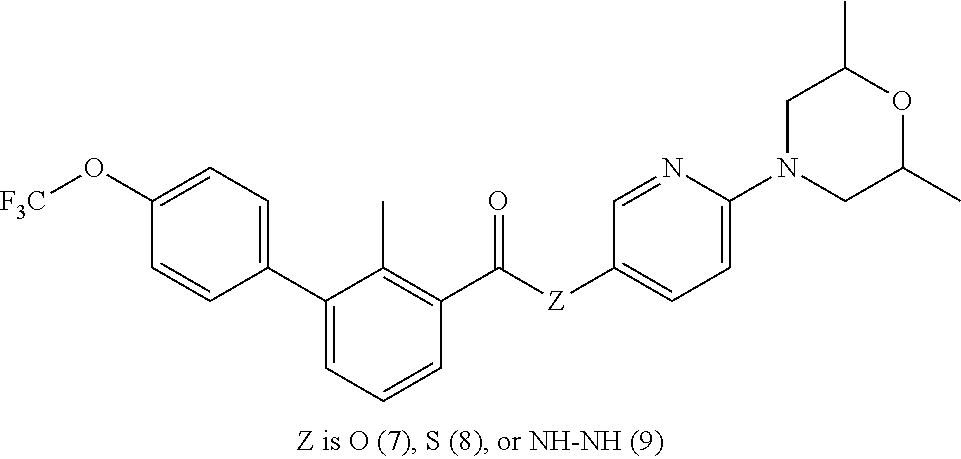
C1(C2=CC=C(O[F3C])C=C2)=CC=CC(C([Z]C2=CC=C(N3CC(C)OC(C)C3)N=C2)=O)=C1C
